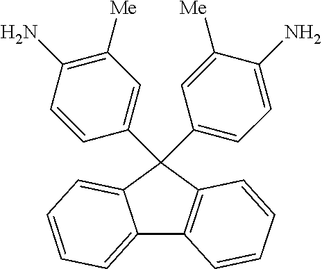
C12=CC=CC=C1C(C1=CC([Me])=C(N)C=C1)(C1=CC=C(N)C([Me])=C1)C1=C2C=CC=C1
